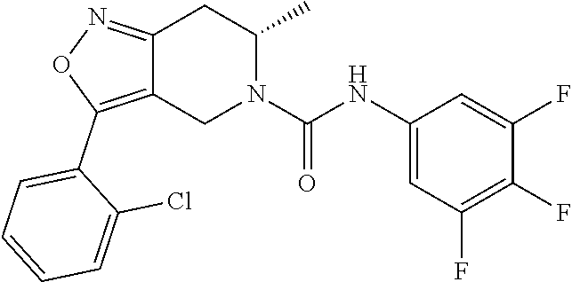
C12=NOC(C3=CC=CC=C3Cl)=C1CN(C(NC1=CC(F)=C(F)C(F)=C1)=O)C(C)C2
